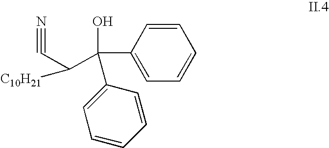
C1=CC(C(O)(C2=CC=CC=C2)C(C#N)[C10H21])=CC=C1
